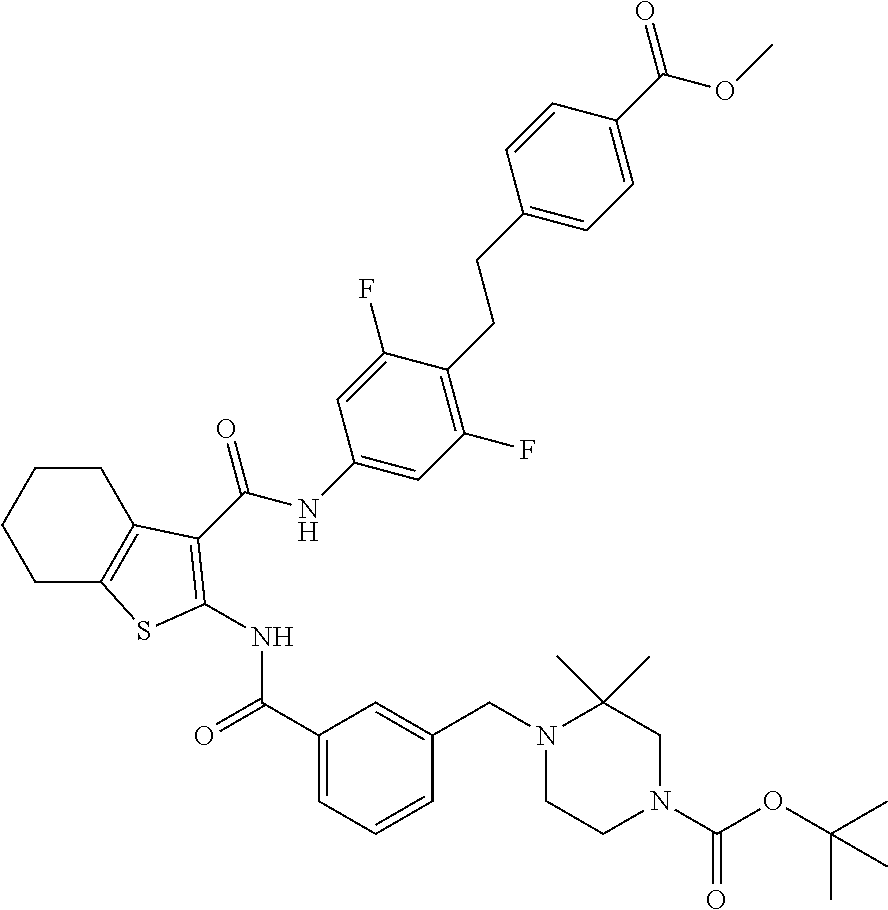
C1C2=C(CCC1)C(C(NC1=CC(F)=C(CCC3=CC=C(C(OC)=O)C=C3)C(F)=C1)=O)=C(NC(=O)C1=CC=CC(CN3CCN(C(OC(C)(C)C)=O)CC3(C)C)=C1)S2
